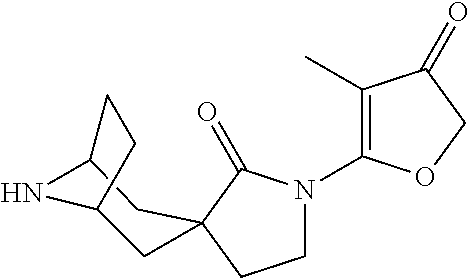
C1(C)=C(N2CCC3(C2=O)CC2NC(C3)CC2)OCC1=O
